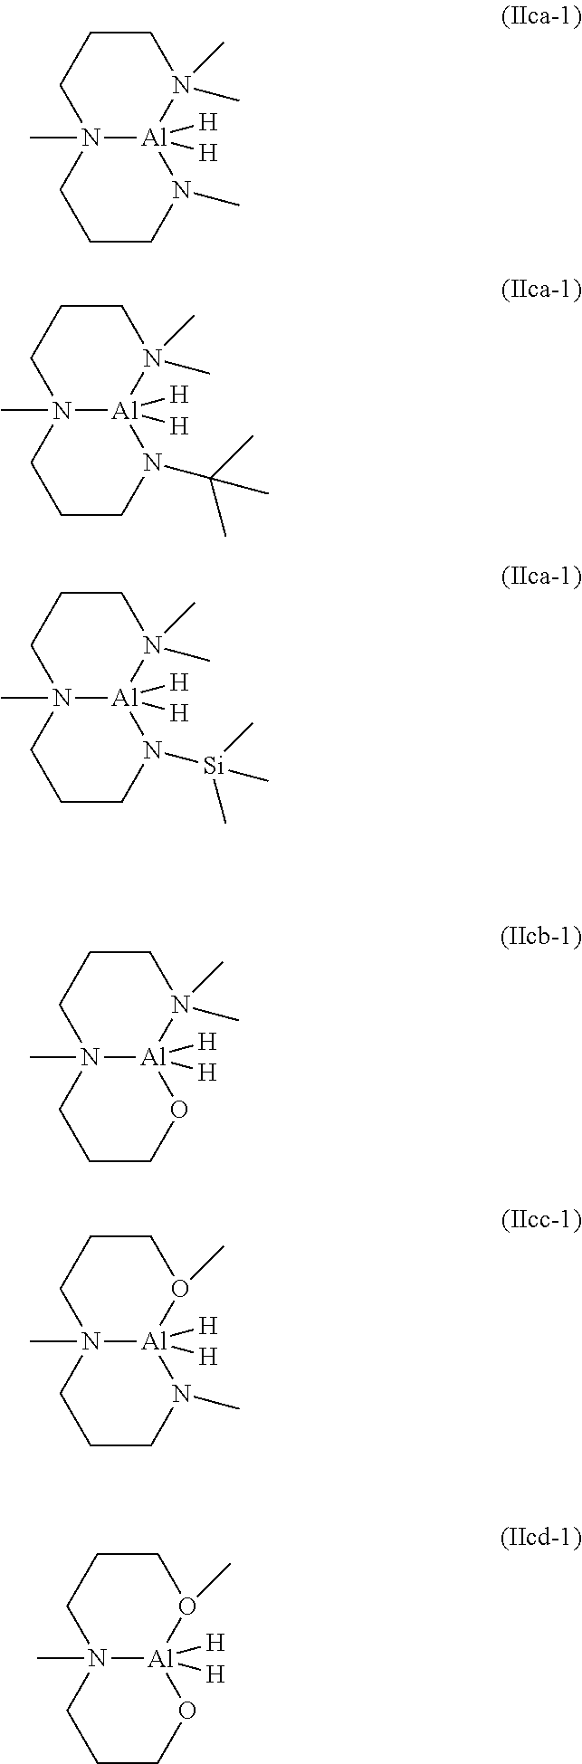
N12(C)[Al]([H])([H])(N(C)(C)CCC1)N(C)CCC2.N12(C)[Al]([H])([H])(N(C)(C)CCC1)N(C(C)(C)C)CCC2.N12(C)[Al]([H])([H])(N(C)(C)CCC1)N([Si](C)(C)C)CCC2.N12(C)[Al]([H])([H])(N(C)(C)CCC1)OCCC2.N12(C)[Al]([H])([H])(O(C)CCC1)N(C)CCC2.N12(C)[Al]([H])([H])(O(C)CCC1)OCCC2
